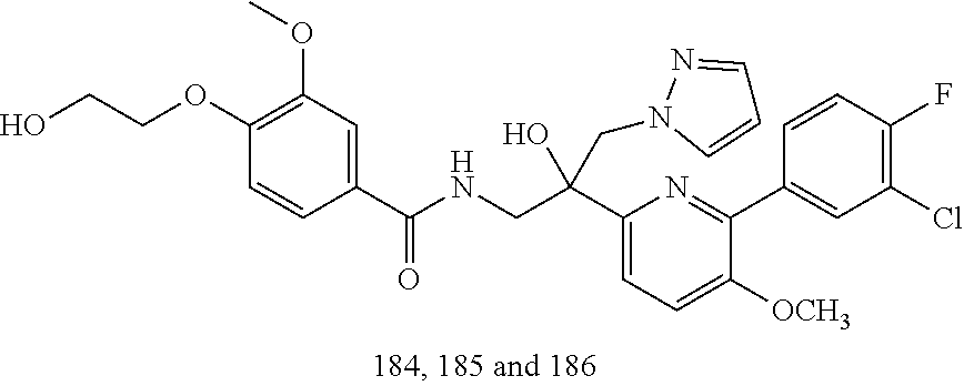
C1(OC)=C(OCCO)C=CC(C(NCC(C2=CC=C([OCH3])C(C3=CC(Cl)=C(F)C=C3)=N2)(CN2C=CC=N2)O)=O)=C1
